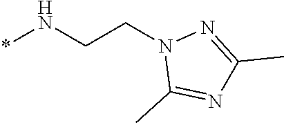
N(*)CCN1C(C)=NC(C)=N1
